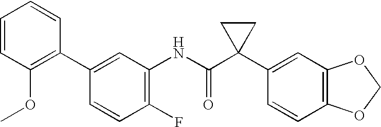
C1(NC(C2(C3=CC4=C(C=C3)OCO4)CC2)=O)=C(F)C=CC(C2=C(OC)C=CC=C2)=C1
